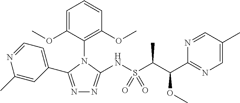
N1=C(C2=CC=NC(C)=C2)N(C2=C(OC)C=CC=C2OC)C(NS(C(C)C(OC)C2=NC=C(C)C=N2)(=O)=O)=N1
